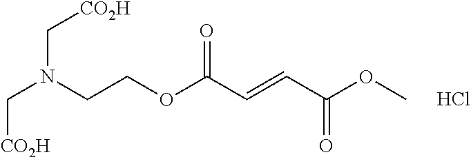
COC(C=CC(OCCN(C[CO2H])C[CO2H])=O)=O.Cl
